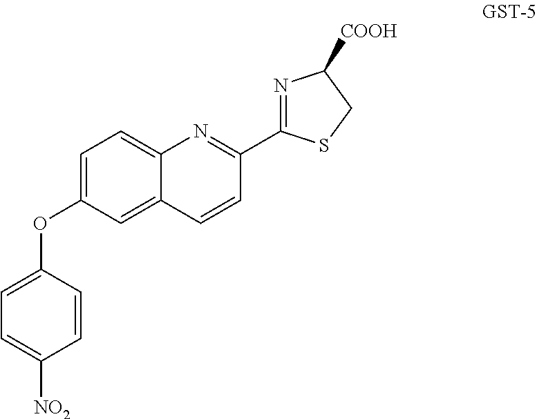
C1(OC2=CC=C3C(=C2)C=CC(C2=NC([COOH])CS2)=N3)=CC=C([NO2])C=C1
